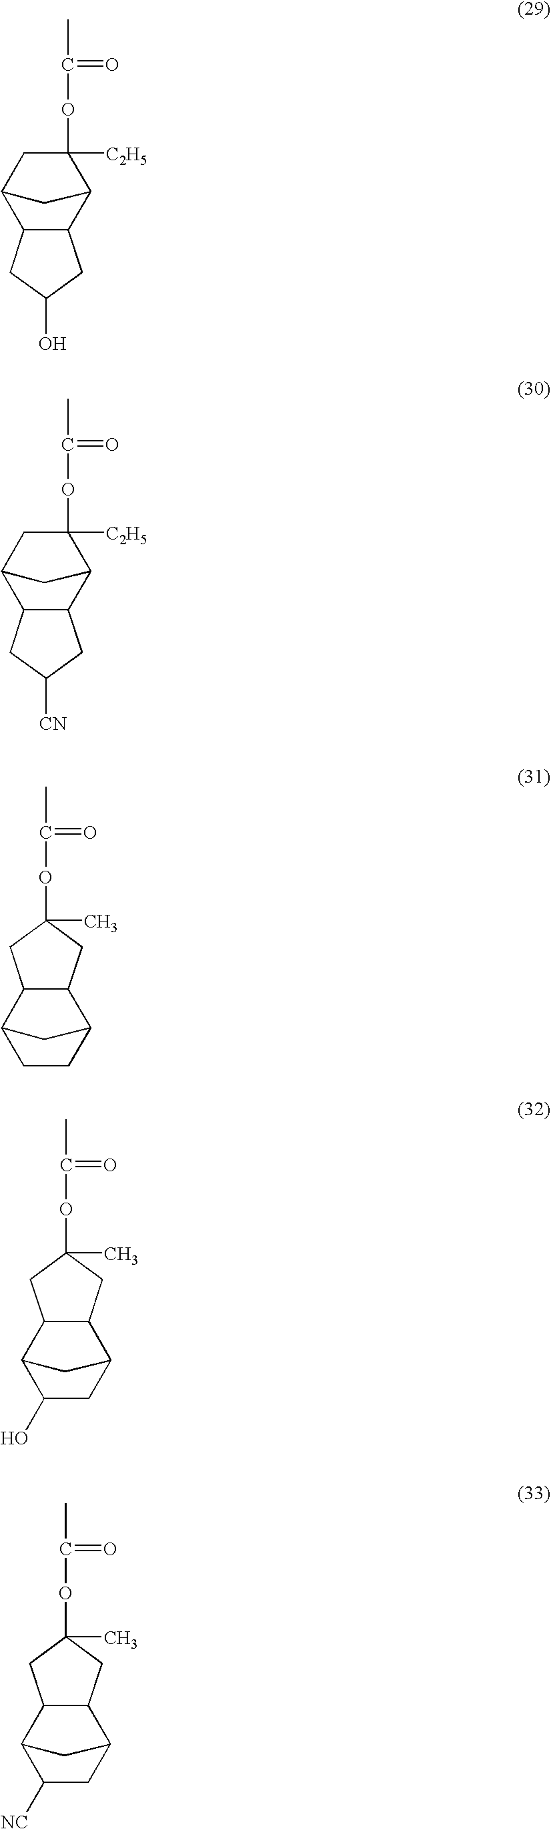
O(C(C)=O)C1([C2H5])C2C3C(C(C1)C2)CC(O)C3.O(C(C)=O)C1([C2H5])C2C3C(C(C1)C2)CC([CN])C3.O(C(C)=O)C1(C)CC2C3CCC(C3)C2C1.O(C(C)=O)C1(C)CC2C3CC(O)C(C3)C2C1.O(C(C)=O)C1(C)CC2C3CC([NC])C(C3)C2C1
